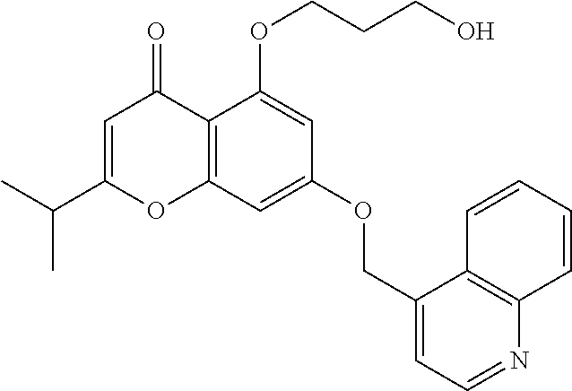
C12=C(C=C(OCC3=CC=NC4=C3C=CC=C4)C=C1OCCCO)OC(C(C)C)=CC2=O
